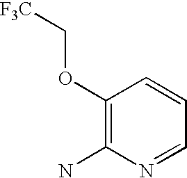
C1(OC[F3C])=C(N)N=CC=C1
